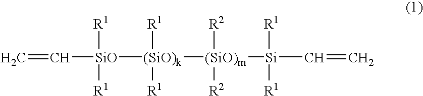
C=C[SiO]([R1])([R1])[(SiO)k]([R1])([R1])[(SiO)m]([Si]([R1])([R1])C=C)([R2])[R2]
